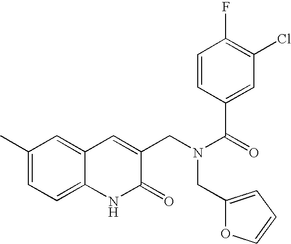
C1(C)=CC=C2C(=C1)C=C(CN(C(=O)C1=CC(Cl)=C(F)C=C1)CC1=CC=CO1)C(=O)N2
